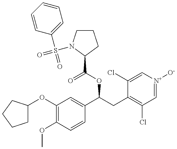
C1(OC2CCCC2)=C(OC)C=CC(C(OC(=O)C2N(S(=O)(C3=CC=CC=C3)=O)CCC2)CC2=C(Cl)C=[N+]([O-])C=C2Cl)=C1
